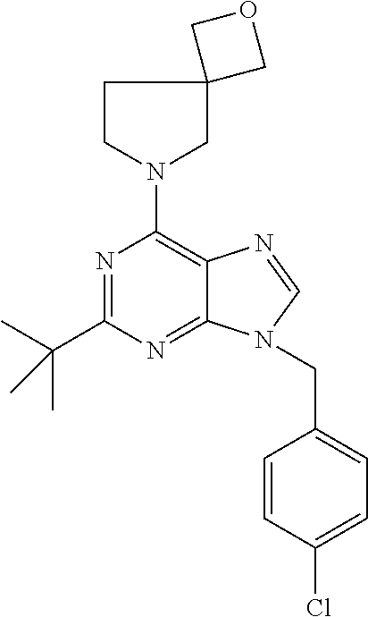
N1=C(C(C)(C)C)N=C2C(=C1N1CC3(CC1)COC3)N=CN2CC1=CC=C(Cl)C=C1
